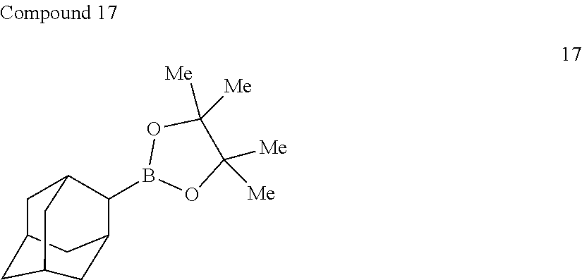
B1(C2C3CC4CC(CC2C4)C3)OC([Me])([Me])C([Me])([Me])O1
